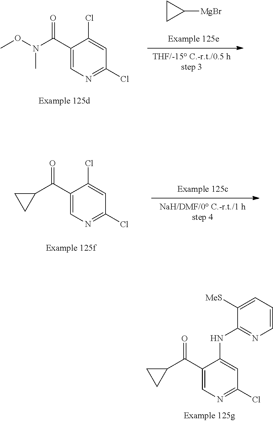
C1=C(C(N(OC)C)=O)C(Cl)=CC(Cl)=N1.C1CC1[MgBr].C1=C(C(C2CC2)=O)C(Cl)=CC(Cl)=N1.C1=C(C(C2CC2)=O)C(NC2=NC=CC=C2[MeS])=CC(Cl)=N1
